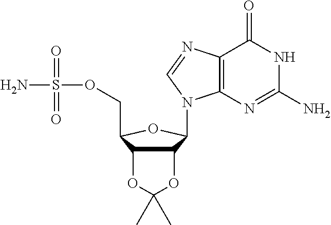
C12=C(N=C(N)NC1=O)N(C1C3C(C(COS(N)(=O)=O)O1)OC(C)(C)O3)C=N2
